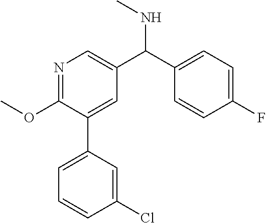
N1=C(OC)C(C2=CC=CC(Cl)=C2)=CC(C(C2=CC=C(F)C=C2)NC)=C1
